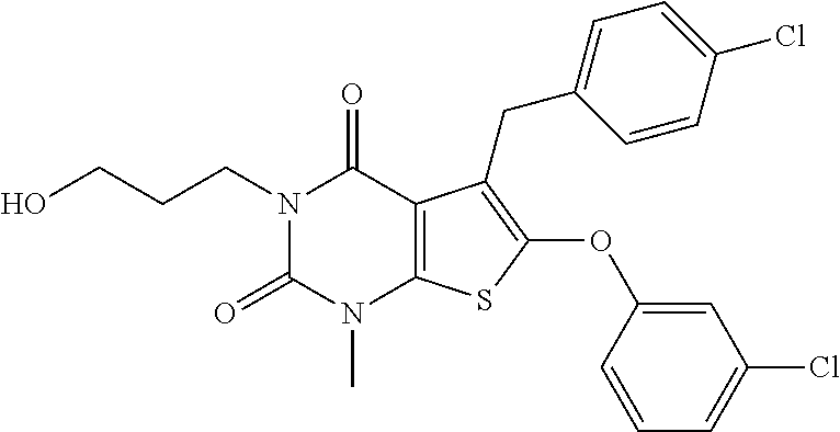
N1(CCCO)C(=O)N(C)C2=C(C1=O)C(CC1=CC=C(Cl)C=C1)=C(OC1=CC(Cl)=CC=C1)S2
